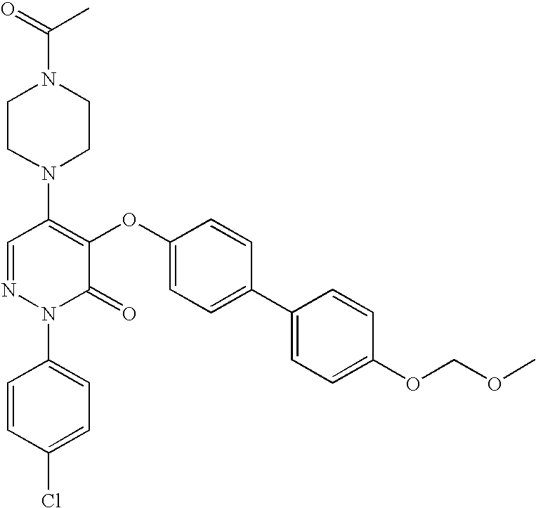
N1(C2=C(OC3=CC=C(C4=CC=C(OCOC)C=C4)C=C3)C(=O)N(C3=CC=C(Cl)C=C3)N=C2)CCN(C(=O)C)CC1
